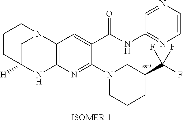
C1C2([H])NC3=C(N1CCC2)C=C(C(NC1=NC=CN=C1)=O)C(N1CC(C(F)(F)F)CCC1)=N3
